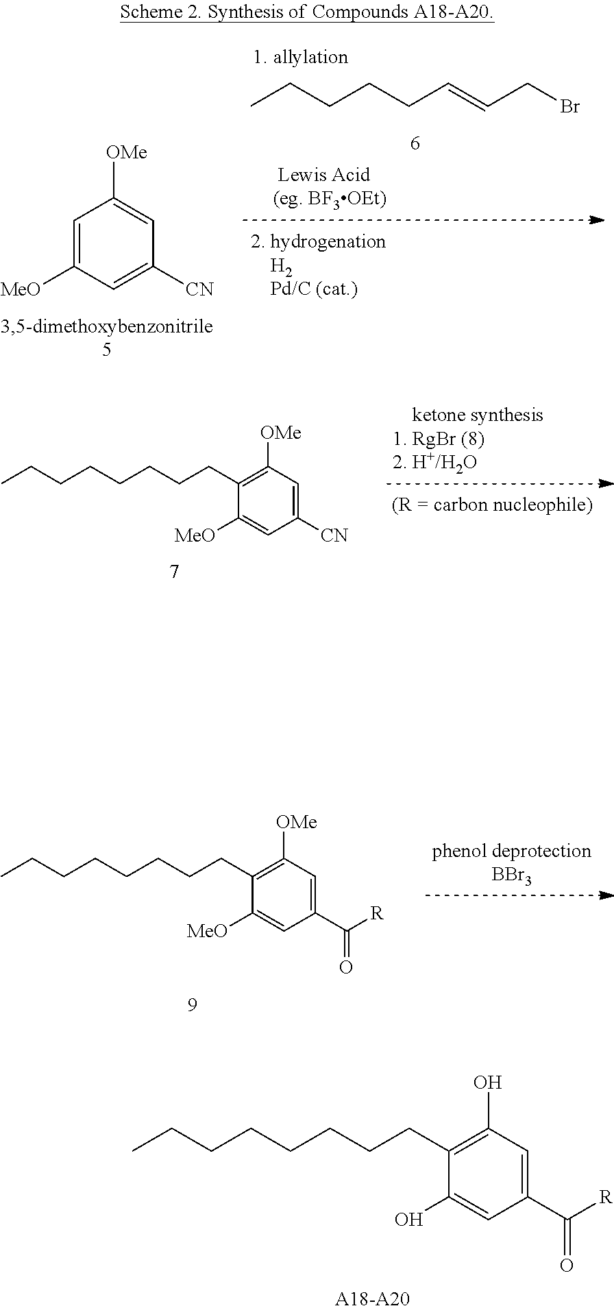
C1([MeO])=CC([CN])=CC([OMe])=C1CCCCCCCC.C1(O)=CC(C([R])=O)=CC(O)=C1CCCCCCCC.[A18-A20].C1([MeO])=CC(C([R])=O)=CC([OMe])=C1CCCCCCCC.CCCCCC=CCBr.C1([MeO])=CC([OMe])=CC([CN])=C1
